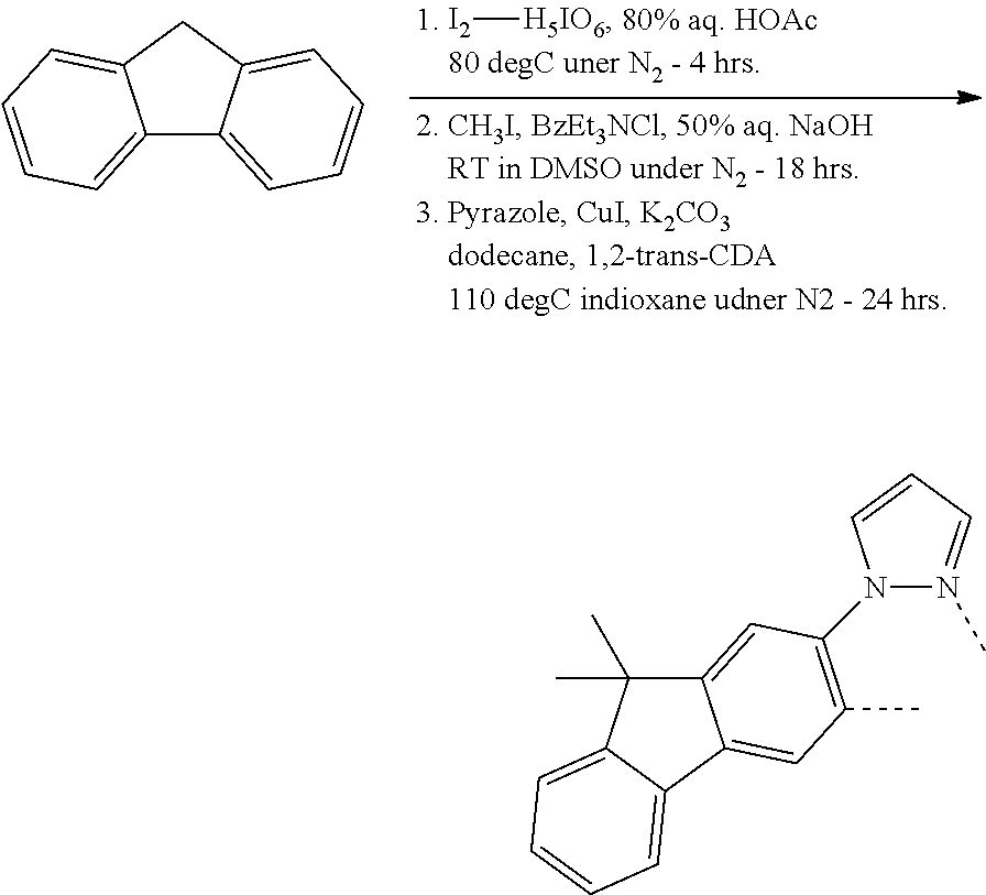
[I2][H5IO6].C12=CC=CC=C1CC1=CC=CC=C21.C12=CC(N3N(C)=CC=C3)=C(C)C=C1C1=CC=CC=C1C2(C)C
